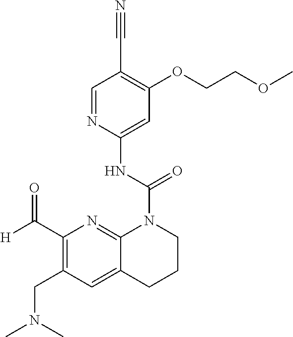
C1(C([H])=O)=C(CN(C)C)C=C2C(=N1)N(C(NC1=CC(OCCOC)=C(C#N)C=N1)=O)CCC2
